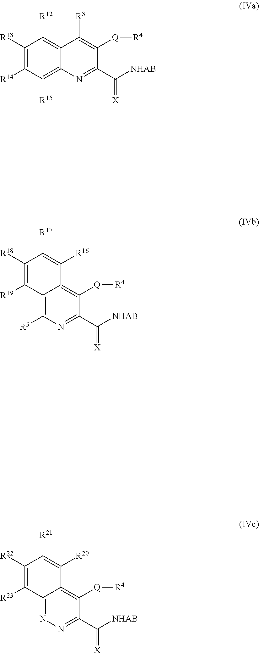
C1([R13])=C([R14])C([R15])=C2C(=C1[R12])C([R3])=C([Q][R4])C(C([NHAB])=[X])=N2.C1([R3])=C2C(=C([Q][R4])C(C([NHAB])=[X])=N1)C([R16])=C([R17])C([R18])=C2[R19].N1=C2C(=C([Q][R4])C(C([NHAB])=[X])=N1)C([R20])=C([R21])C([R22])=C2[R23]
